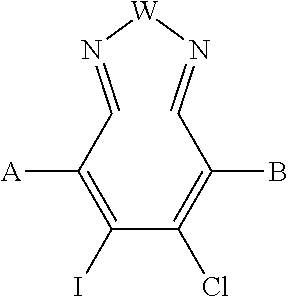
C1=N[W]N=CC(B)=C(Cl)C(I)=C1[A]
